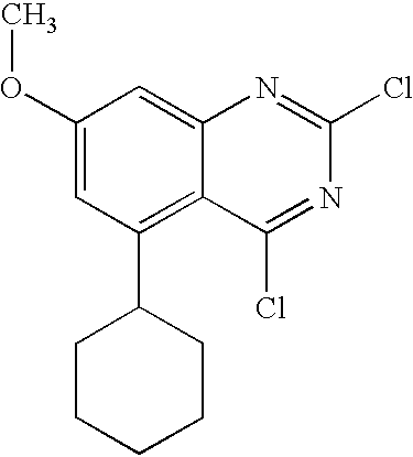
C1(OC)=CC(C2CCCCC2)=C2C(=C1)N=C(Cl)N=C2Cl
